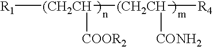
[R1][(CH2CH]([(CH2CH]([R4])[CONH2])[COOR2]
